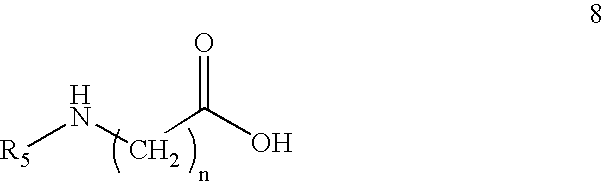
O=C(O)CN[R5]
